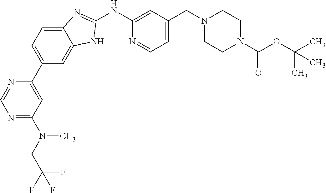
N1=C(N(C)CC(F)(F)F)C=C(C2=CC=C3C(=C2)NC(NC2=CC(CN4CCN(C(OC(C)(C)C)=O)CC4)=CC=N2)=N3)N=C1
